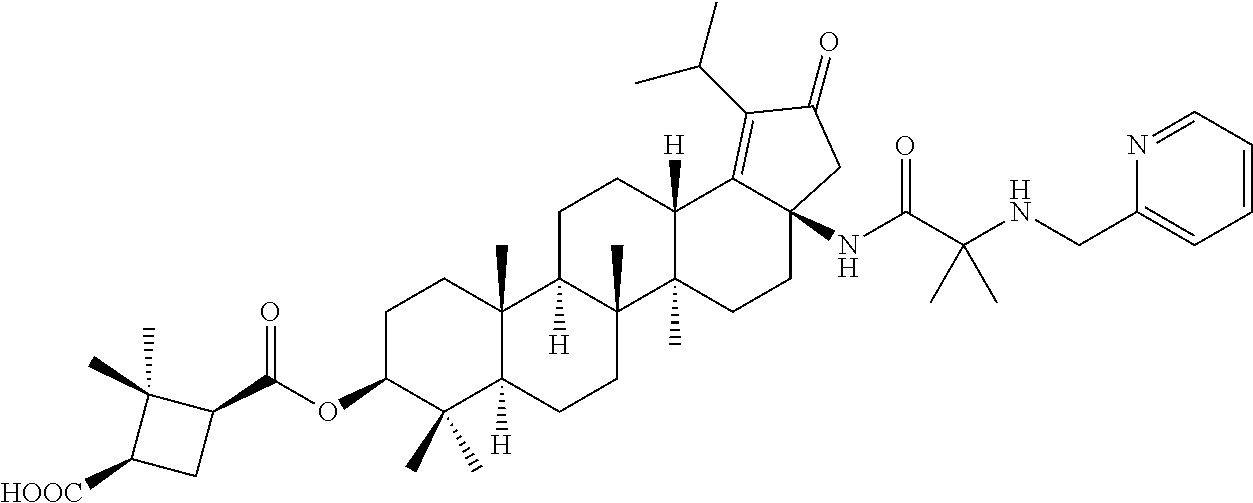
C1C2([H])C(C)(C3(C)C([H])(C1)C1=C(C(C)C)C(=O)CC1(NC(C(NCC1=CC=CC=N1)(C)C)=O)CC3)CCC1([H])C2(C)CCC(OC(C2C(C)(C)C([HOOC])C2)=O)C1(C)C
